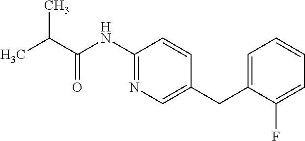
CC(C)C(=O)NC1=NC=C(CC2=CC=CC=C2F)C=C1
